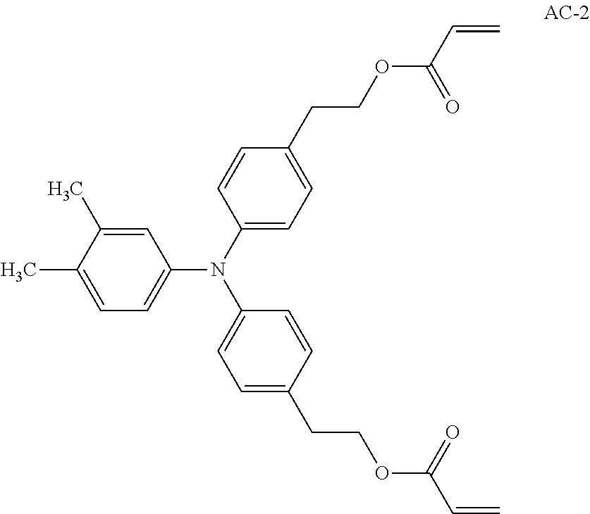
C1=C(C)C(C)=CC=C1N(C1=CC=C(CCOC(C=C)=O)C=C1)C1=CC=C(CCOC(C=C)=O)C=C1
